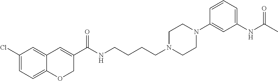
C1(Cl)=CC=C2C(=C1)C=C(C(NCCCCN1CCN(C3=CC(NC(C)=O)=CC=C3)CC1)=O)CO2
